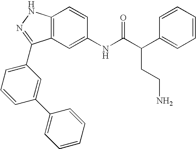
C12=C(C=C(NC(C(C3=CC=CC=C3)CCN)=O)C=C1)C(C1=CC=CC(C3=CC=CC=C3)=C1)=NN2
